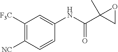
C1([F3C])=C([NC])C=CC(NC(C2(C)CO2)=O)=C1
